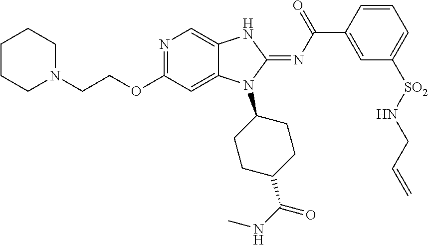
C(OC1=NC=C2C(=C1)N(C1CCC(C(NC)=O)CC1)C(=NC(C1=CC([SO2]NCC=C)=CC=C1)=O)N2)CN1CCCCC1
